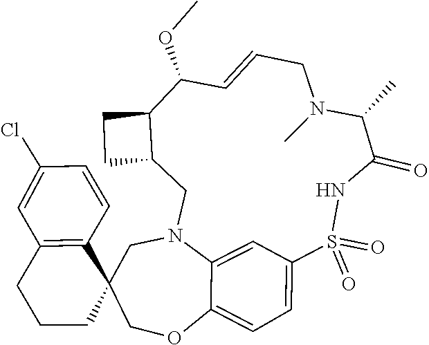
S1(=O)(=O)C2=CC=C3C(=C2)N(CC2(C4=C(CCC2)C=C(Cl)C=C4)CO3)CC2C(C(OC)C=CCN(C)C(C)C(=O)N1)CC2
